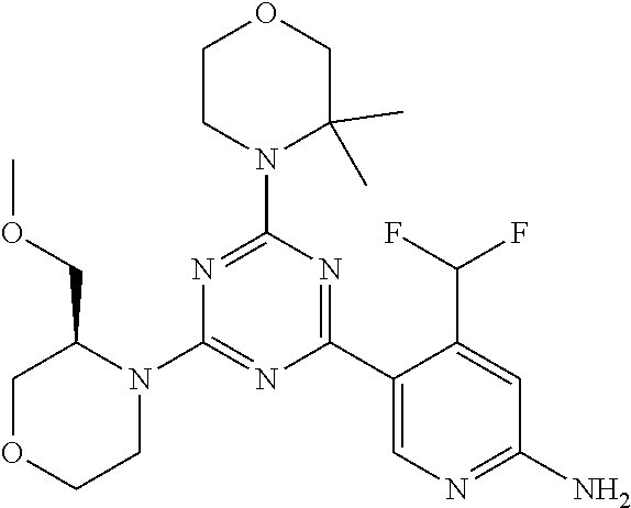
N1=C(N2C(C)(C)COCC2)N=C(C2=CN=C(N)C=C2C(F)F)N=C1N1C(COC)COCC1
